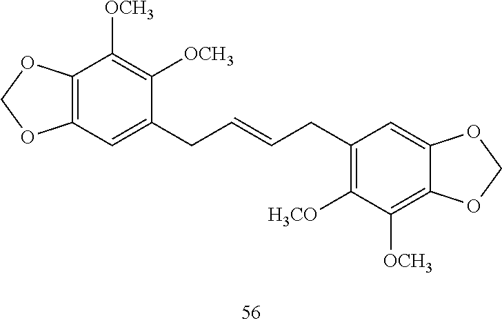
C12=C(OCO1)C([OCH3])=C([OCH3])C(CC=CCC1=C([H3CO])C([OCH3])=C3C(=C1)OCO3)=C2
